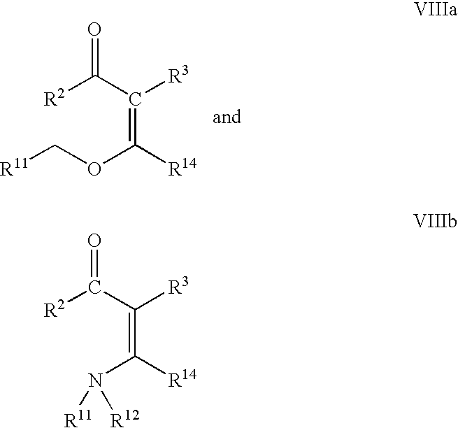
[R2]C(C(=C(OC[R11])[R14])[R3])=O.[R2]C(C(=C(N([R12])[R11])[R14])[R3])=O
